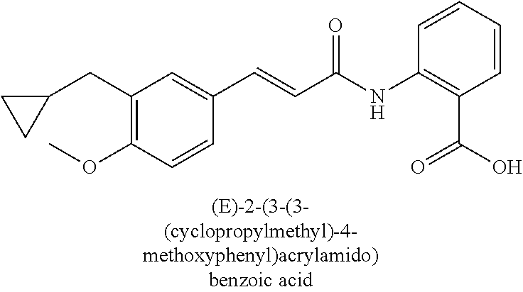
C1=CC(NC(C=CC2=CC(CC3CC3)=C(OC)C=C2)=O)=C(C(O)=O)C=C1
